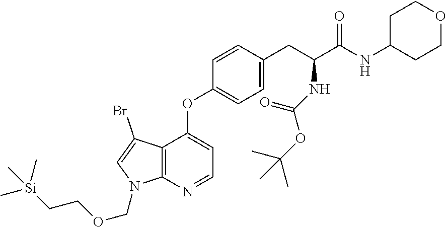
C1(OC2=CC=NC3=C2C(Br)=CN3COCC[Si](C)(C)C)=CC=C(CC(C(=O)NC2CCOCC2)NC(=O)OC(C)(C)C)C=C1
